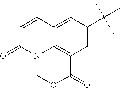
C1=CC2=CC(C(C)(C)C)=CC3=C2N(C1=O)COC3=O
